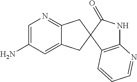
C1=C(N)C=C2C(=N1)CC1(C2)C2=C(NC1=O)N=CC=C2
